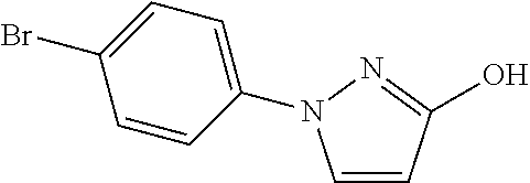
C1=CC(O)=NN1C1=CC=C(Br)C=C1
